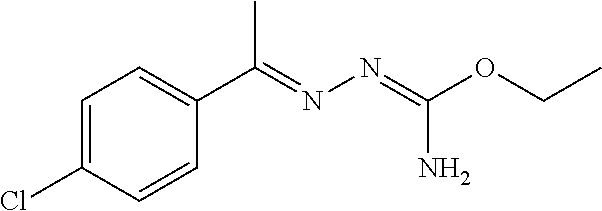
C1=C(Cl)C=CC(C(C)=NN=C(N)OCC)=C1
